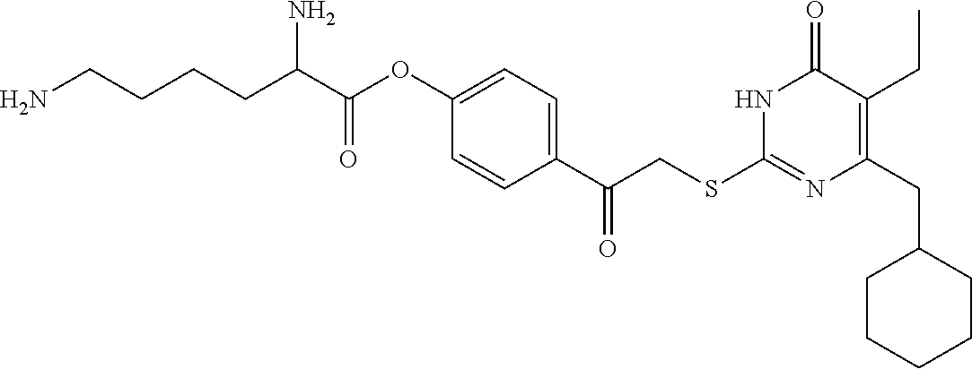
N1C(SCC(C2=CC=C(OC(C(CCCCN)N)=O)C=C2)=O)=NC(CC2CCCCC2)=C(CC)C1=O
